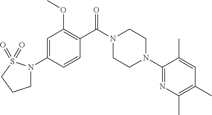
C1(N2CCN(C(C3=C(OC)C=C(N4CCCS4(=O)=O)C=C3)=O)CC2)=NC(C)=C(C)C=C1C
